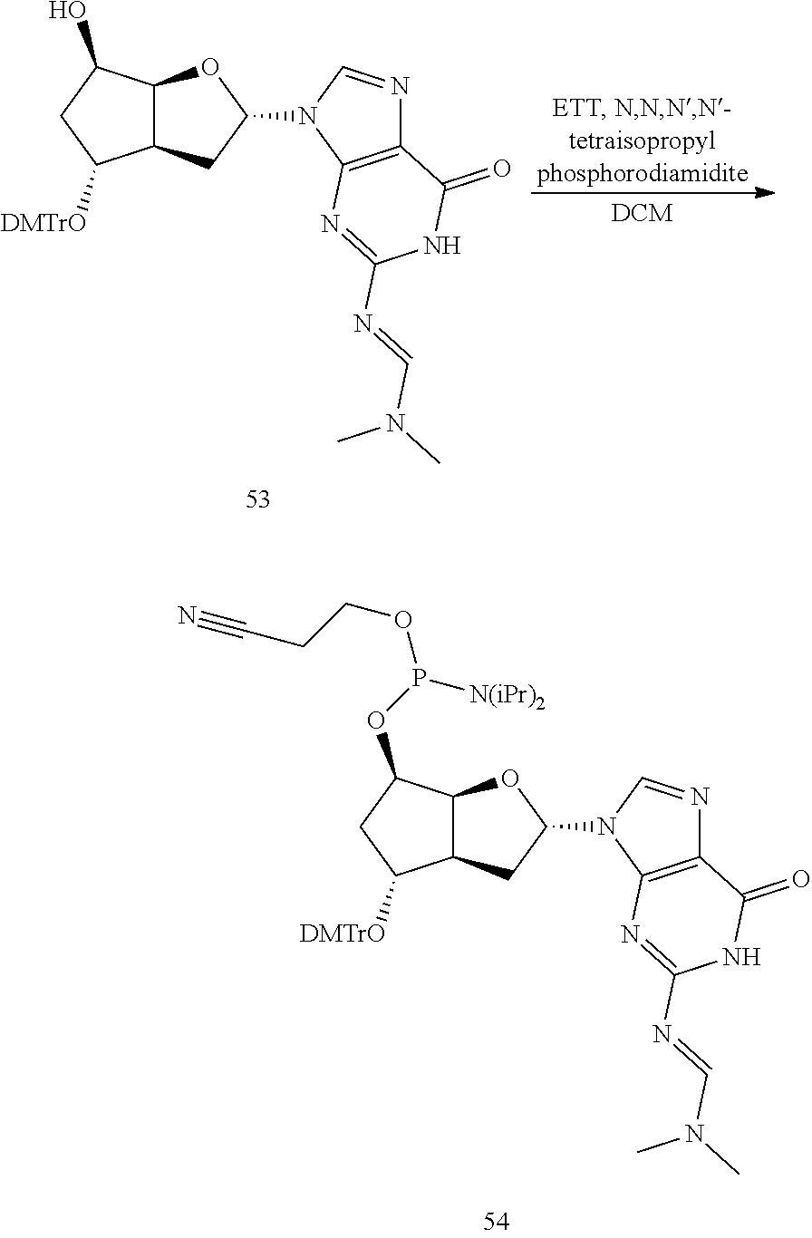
C1C([DMTrO])C2C(C1O)OC(N1C=NC3=C1N=C(N=CN(C)C)NC3=O)C2.C1C([DMTrO])C2C(C1OP(OCCC#N)[N(iPr)2])OC(N1C=NC3=C1N=C(N=CN(C)C)NC3=O)C2
